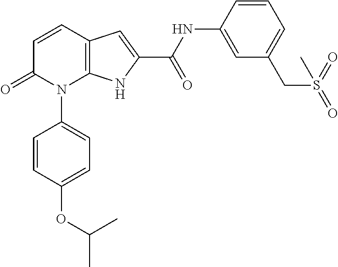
C12=C(C=CC(=O)N1C1=CC=C(OC(C)C)C=C1)C=C(C(NC1=CC(CS(=O)(=O)C)=CC=C1)=O)N2
